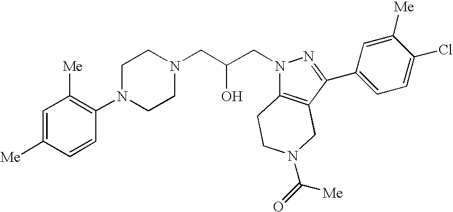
C1=C([Me])C=CC(N2CCN(CC(CN3C4=C(C(C5=CC=C(Cl)C([Me])=C5)=N3)CN(C([Me])=O)CC4)O)CC2)=C1[Me]
